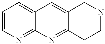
C1=CN=C2C(=C1)C=C1C(=N2)CCNC1
